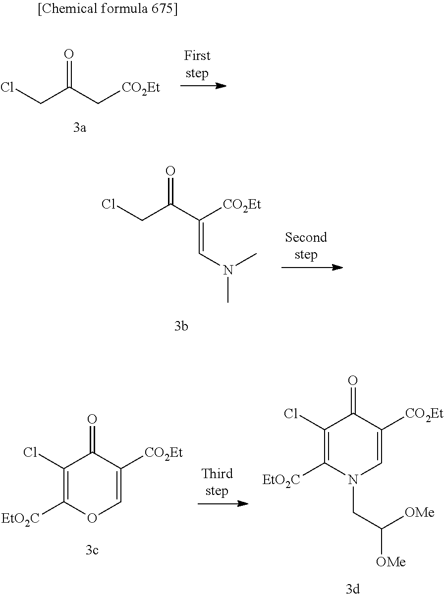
ClCC(C[CO2Et])=O.ClCC(C([CO2Et])=CN(C)C)=O.C1(Cl)=C([EtO2C])OC=C([CO2Et])C1=O.C1(Cl)=C([EtO2C])N(CC([OMe])[OMe])C=C([CO2Et])C1=O
